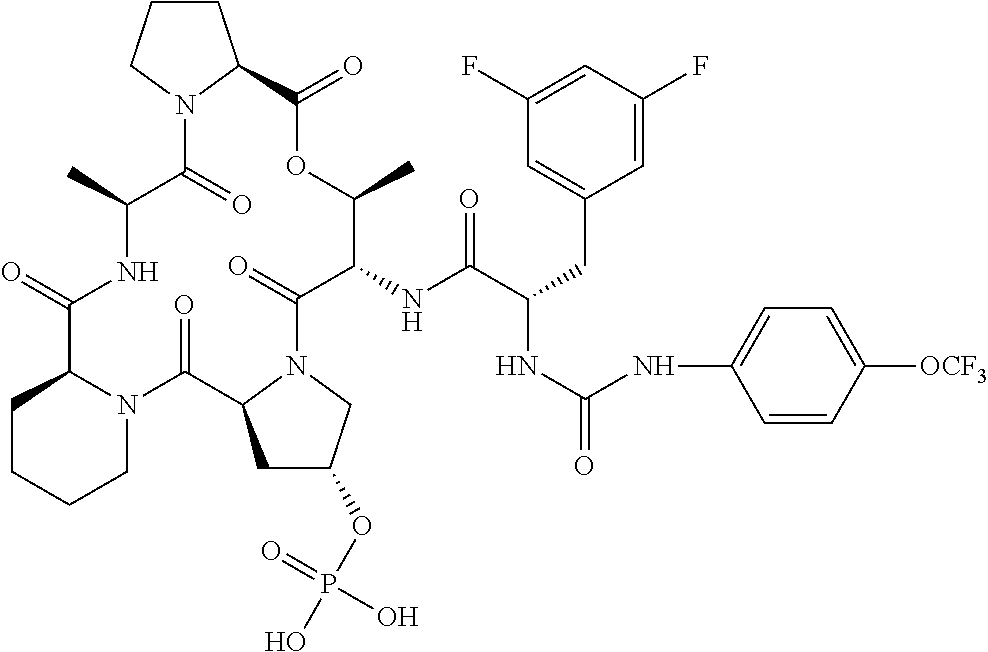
C1CCCN2C1C(=O)NC(C)C(=O)N1C(CCC1)C(=O)OC(C)C(NC(C(CC1=CC(F)=CC(F)=C1)NC(=O)NC1=CC=C([OCF3])C=C1)=O)C(=O)N1C(C2=O)CC(OP(O)(=O)O)C1
